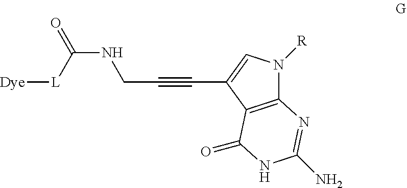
C12=C(C(C#CCNC([L][Dye])=O)=CN1[R])C(=O)NC(N)=N2
